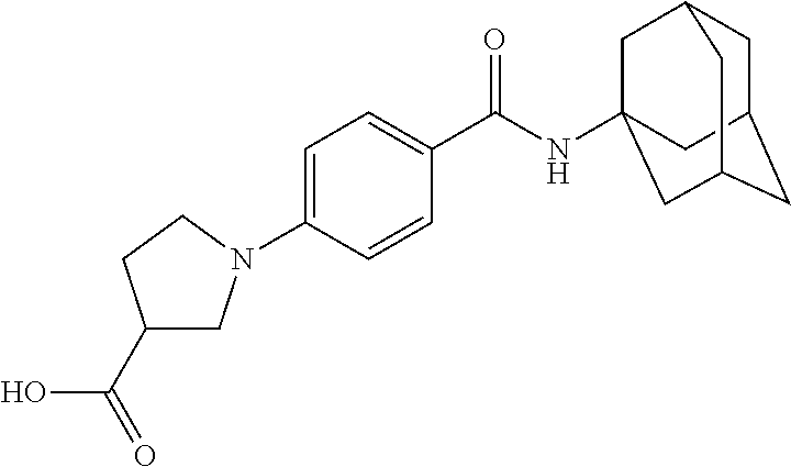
C1=C(N2CC(C(=O)O)CC2)C=CC(C(NC23CC4CC(CC(C2)C4)C3)=O)=C1
